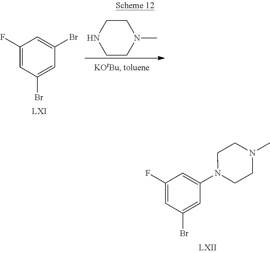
C1(F)=CC(Br)=CC(N2CCN(C)CC2)=C1.C1(F)=CC(Br)=CC(Br)=C1.C1CNCCN1C
